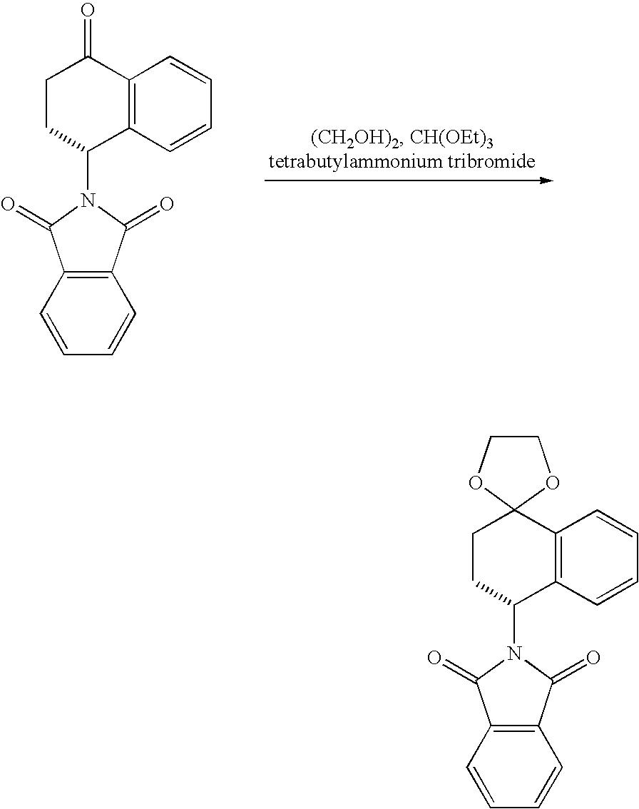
C1CC(N2C(=O)C3=C(C2=O)C=CC=C3)C2=C(C1=O)C=CC=C2.C1CC(N2C(=O)C3=C(C2=O)C=CC=C3)C2=C(C13OCCO3)C=CC=C2
